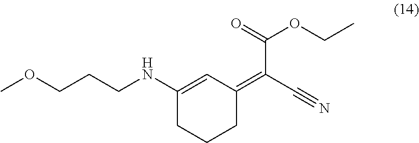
C1(NCCCOC)=CC(=C(C#N)C(=O)OCC)CCC1
